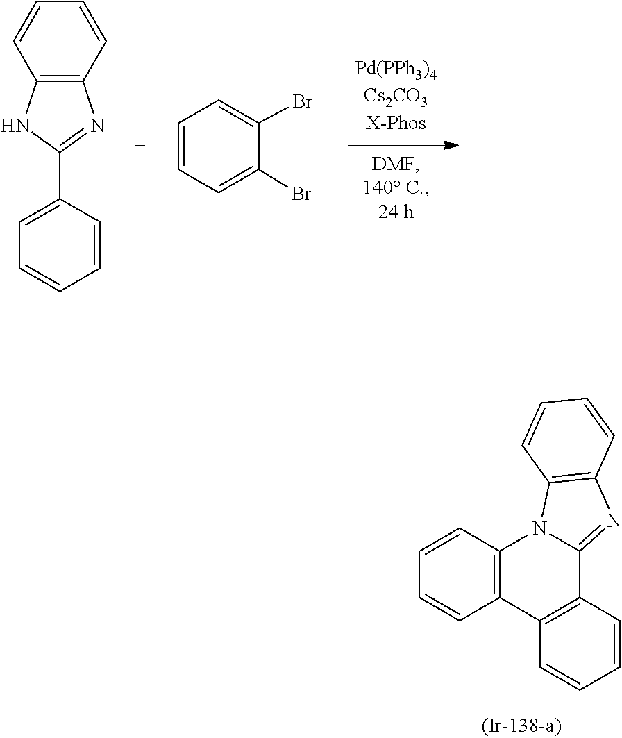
C1(C2=CC=CC=C2)=NC2=C(N1)C=CC=C2.C1=CC=C(Br)C(Br)=C1.C1=CC2=C(C=C1)N1C(=NC3=C1C=CC=C3)C1=C2C=CC=C1
